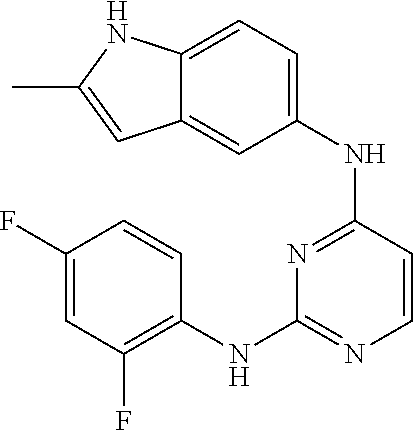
C1(F)=CC(F)=C(NC2=NC=CC(NC3=CC=C4C(=C3)C=C(C)N4)=N2)C=C1
